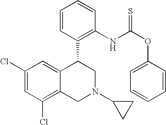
C1(Cl)=CC(Cl)=C2C(=C1)C(C1=C(NC(OC3=CC=CC=C3)=S)C=CC=C1)CN(C1CC1)C2
